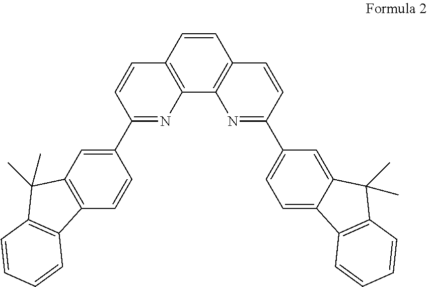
C1=CC2=C(C3=C1C=CC(C1=CC=C4C(=C1)C(C)(C)C1=C4C=CC=C1)=N3)N=C(C1=CC3=C(C=C1)C1=C(C3(C)C)C=CC=C1)C=C2
